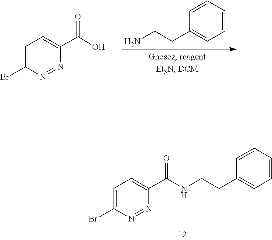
C1=CC(CCN)=CC=C1.C1=C(C(=O)O)N=NC(Br)=C1.C1(C(=O)NCCC2=CC=CC=C2)=CC=C(Br)N=N1
